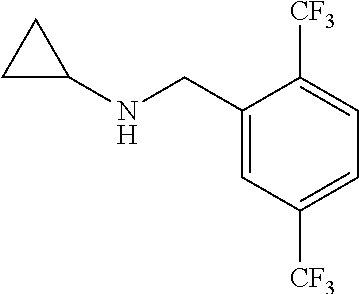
C1(CNC2CC2)=CC([CF3])=CC=C1[CF3]
